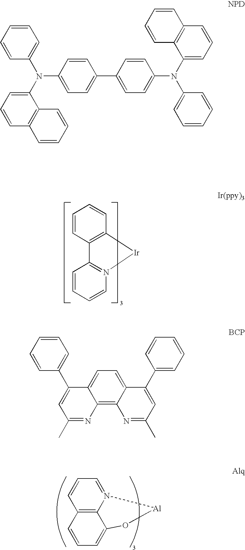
C1=CC2=C(C=C1)[Ir]N1=C2C=CC=C1.C12=C3N(=CC=C1)[Al]OC3=CC=C2.C1=CC=CC=C1C1=CC(C)=NC2=C3C(=CC=C12)C(C1=CC=CC=C1)=CC(C)=N3.C1=C(N(C2=CC=CC3=C2C=CC=C3)C2=CC=CC=C2)C=CC(C2=CC=C(N(C3=CC=CC=C3)C3=CC=CC4=C3C=CC=C4)C=C2)=C1
